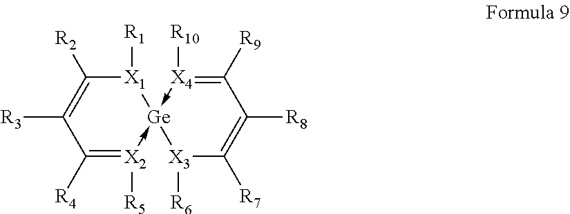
C1([R4])=[X2]([R5])->[Ge]2(-[X4]([R10])=C([R9])C([R8])=C([R7])[X3]2[R6])[X1]([R1])C([R2])=C1[R3]
